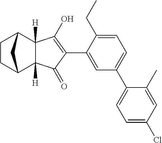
C1=C(C2=C(O)C3([H])C([H])(C2=O)C2CCC3C2)C(CC)=CC=C1C1=CC=C(Cl)C=C1C
